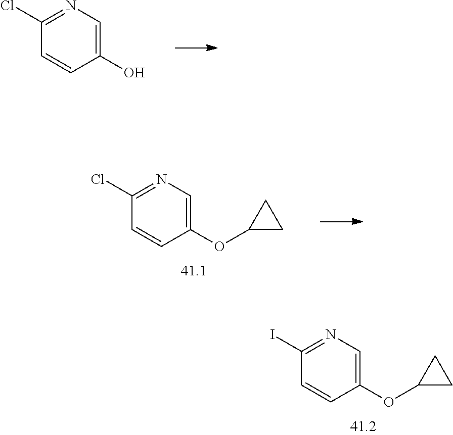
C1(OC2CC2)=CN=C(I)C=C1.C1(O)=CN=C(Cl)C=C1.C1(OC2CC2)=CN=C(Cl)C=C1
